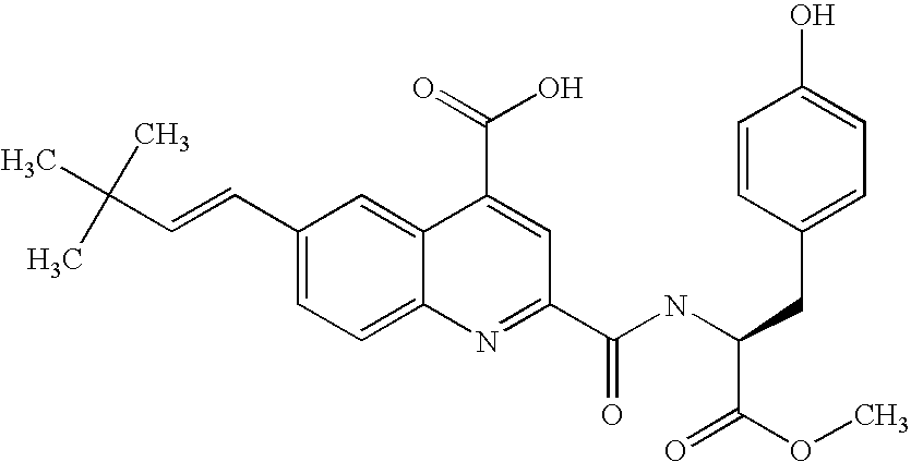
C1(C=CC(C)(C)C)=CC=C2C(=C1)C(C(=O)O)=CC(C(NC(C(OC)=O)CC1=CC=C(O)C=C1)=O)=N2
